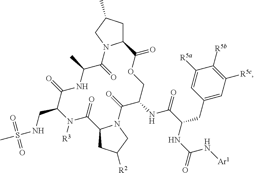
C12CC(C)CN1C(=O)C(C)NC(=O)C(CNS(C)(=O)=O)N([R3])C(=O)C1CC([R2])CN1C(=O)C(NC(C(NC(=O)N[Ar1])CC1=CC([R5c])=C([R5b])C([R5a])=C1)=O)COC2=O
